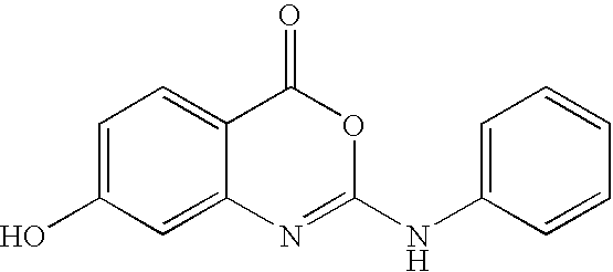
C1=C(O)C=C2C(=C1)C(=O)OC(NC1=CC=CC=C1)=N2
